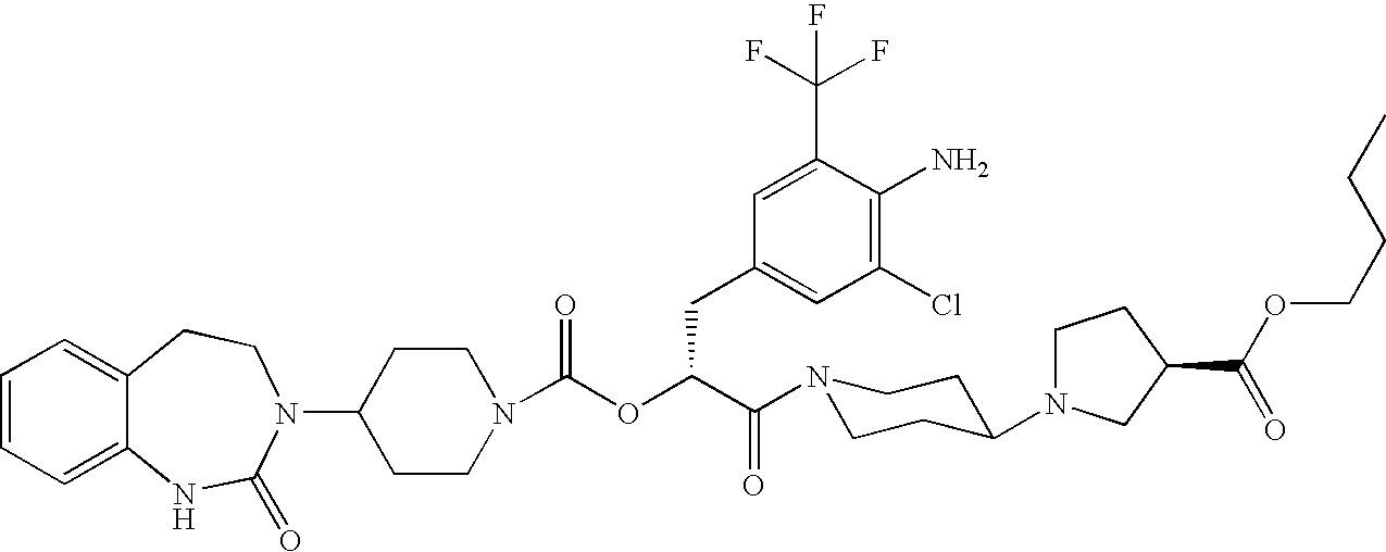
C1(N2C(=O)NC3=CC=CC=C3CC2)CCN(C(OC(C(=O)N2CCC(N3CCC(C(OCCCC)=O)C3)CC2)CC2=CC(Cl)=C(N)C(C(F)(F)F)=C2)=O)CC1
